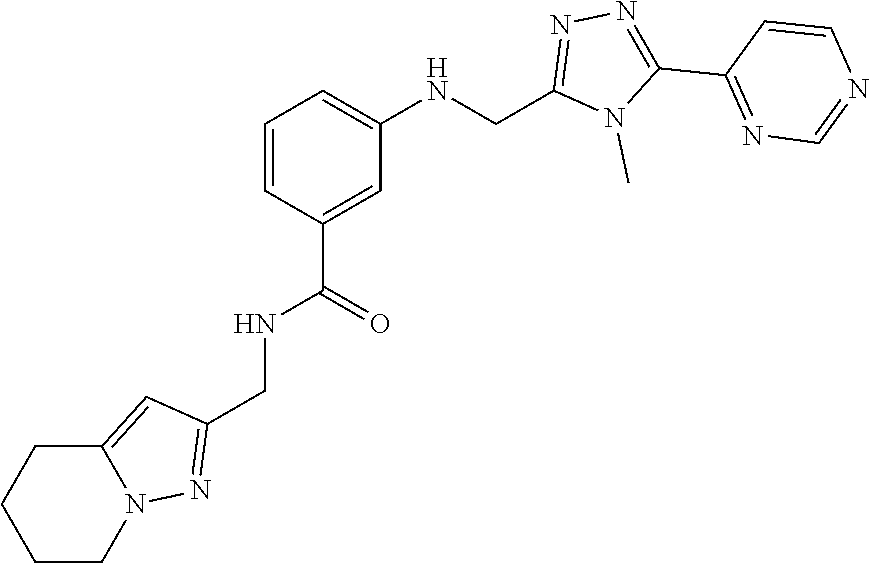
N1=C(C2=NN=C(CNC3=CC=CC(C(NCC4=NN5C(=C4)CCCC5)=O)=C3)N2C)C=CN=C1
